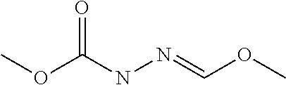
COC(NN=COC)=O
